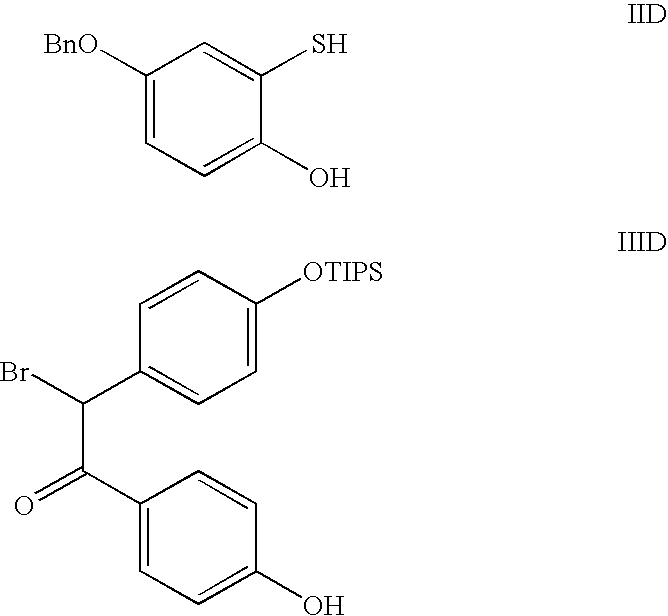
C1([BnO])=CC=C(O)C(S)=C1.O=C(C(Br)C1=CC=C([OTIPS])C=C1)C1=CC=C(O)C=C1
